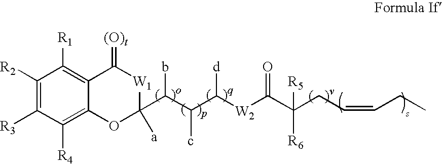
C1([R2])=C([R3])C([R4])=C2C(=C1[R1])C(=[(O)t])[W1]C(C(C(C([W2]C(C(CC=CCC)([R6])[R5])=O)[d])c)b)([a])O2
